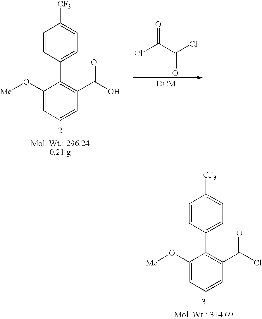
C1(O[Me])=CC=CC(C(Cl)=O)=C1C1=CC=C([CF3])C=C1.C1(O[Me])=CC=CC(C(O)=O)=C1C1=CC=C([CF3])C=C1.ClC(C(Cl)=O)=O
